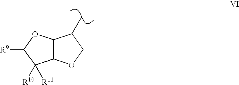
C12C(OCC1C)C([R10])([R11])C([R9])O2
